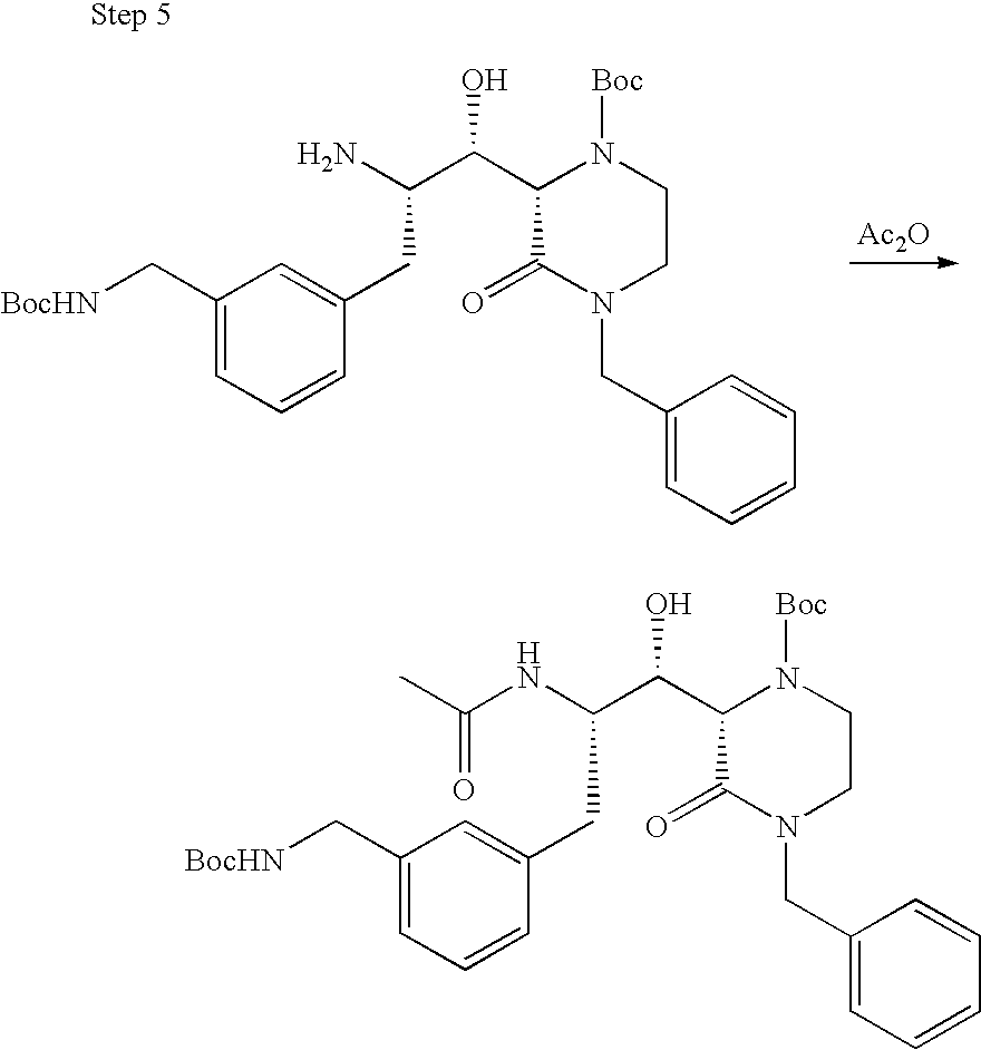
C1=C(CC(C(C2C(=O)N(CC3=CC=CC=C3)CCN2[Boc])O)NC(C)=O)C=CC=C1C[BocHN].C1=C(CC(C(C2C(=O)N(CC3=CC=CC=C3)CCN2[Boc])O)N)C=CC=C1C[BocHN].[Ac2O]
